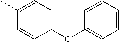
O(C1=CC=CC=C1)C1=CC=C(C)C=C1
